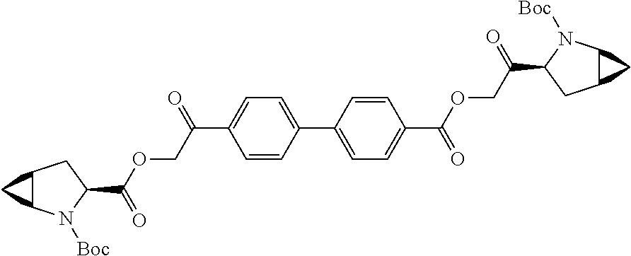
C1=CC(C2=CC=C(C(OCC(=O)C3CC4C(N3[Boc])C4)=O)C=C2)=CC=C1C(COC(=O)C1CC2C(N1[Boc])C2)=O
